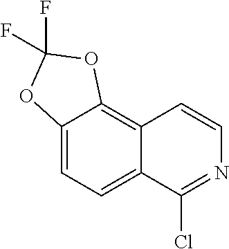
C12=CC=C3C(=C1OC(F)(F)O2)C=CN=C3Cl
